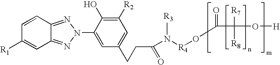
[R7]C(C(=O)O[R4]N(C(CCC1=CC([R2])=C(O)C(N2N=C3C(=N2)C=CC([R1])=C3)=C1)=O)[R3])(O[H])[R8]
